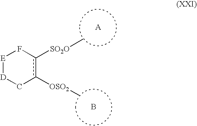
B.[E]1[D]Cc([OSO2]C)c([SO2O]C)F1
